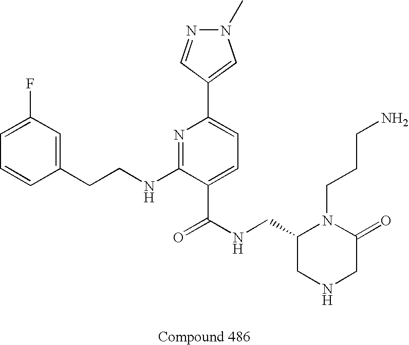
C1=CC(CCNC2=NC(C3=CN(C)N=C3)=CC=C2C(NCC2CNCC(=O)N2CCCN)=O)=CC(F)=C1
